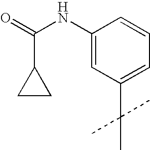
C1(NC(=O)C2CC2)=CC(C(C)(C)C)=CC=C1
